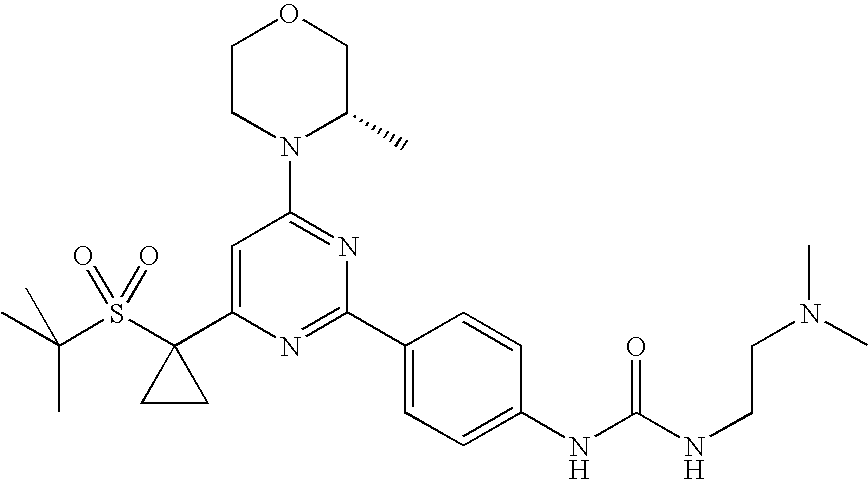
CC(S(C1(C2=CC(N3C(C)COCC3)=NC(C3=CC=C(NC(=O)NCCN(C)C)C=C3)=N2)CC1)(=O)=O)(C)C
